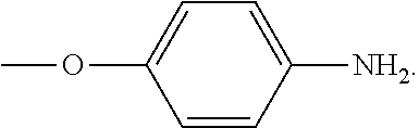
C1=C([NH2])C=CC(OC)=C1
